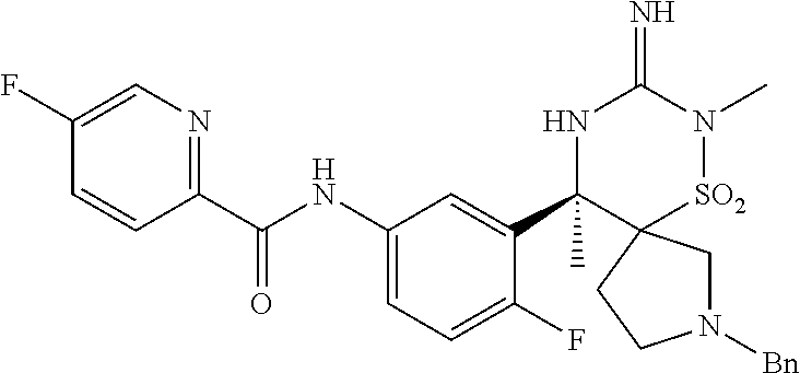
C1(F)=CN=C(C(NC2=CC=C(F)C(C3(C)NC(=N)N(C)[SO2]C34CN([Bn])CC4)=C2)=O)C=C1
